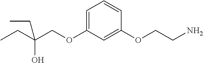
C1=C(OCC(CC)(O)CC)C=C(OCCN)C=C1
